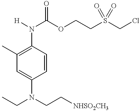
C1(N([H])C(OCCS(CCl)(=O)=O)=O)=C(C)C=C(N(CC)CC[NHSO2CH3])C=C1
